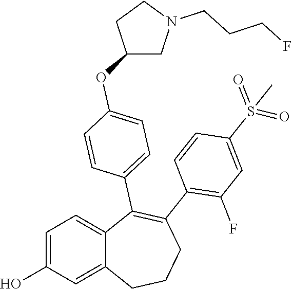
C1=C(O)C=C2C(=C1)C(C1=CC=C(OC3CN(CCCF)CC3)C=C1)=C(C1=C(F)C=C(S(=O)(=O)C)C=C1)CCC2
